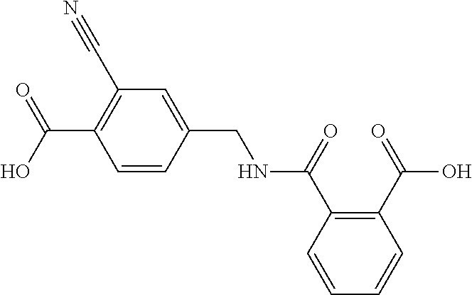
C(NC(C1=C(C(O)=O)C=CC=C1)=O)C1=CC(C#N)=C(C(O)=O)C=C1
